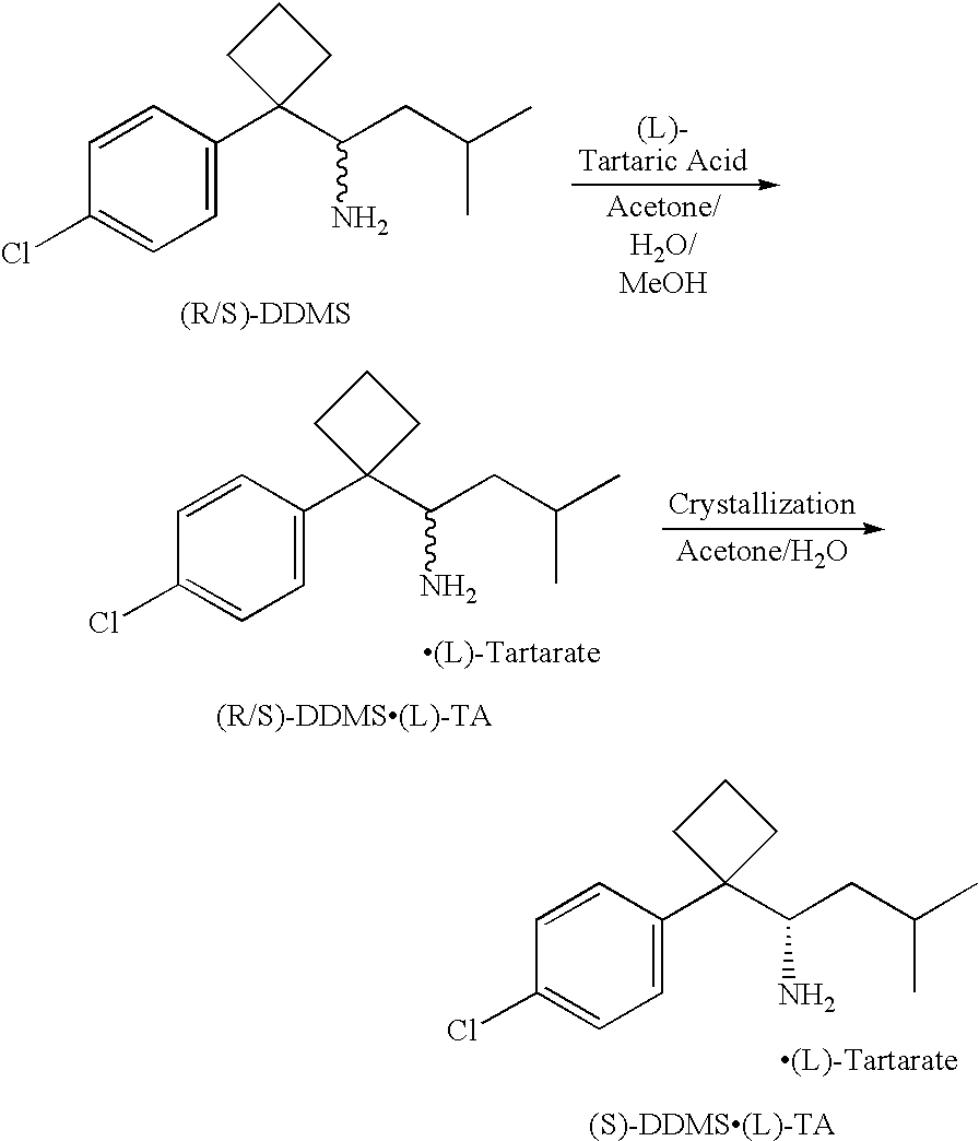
C1=CC(C2(C(CC(C)C)N)CCC2)=CC=C1Cl.C1=CC(C2(C(CC(C)C)N)CCC2)=CC=C1Cl.C1=CC(C2(C(CC(C)C)N)CCC2)=CC=C1Cl
